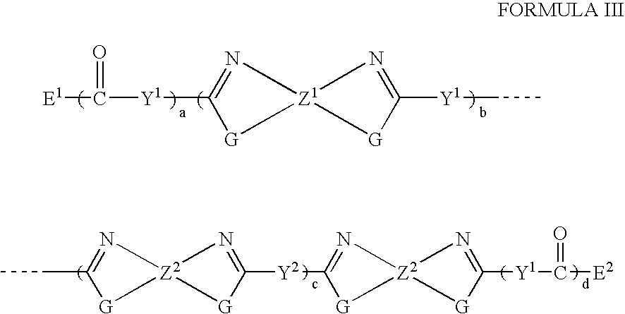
[E1]C(=O)[Y1]C1=N[Z1]2([G]1)N=C([Y1]CC)[G]2.C1(CC)=N[Z2]2([G]1)N=C([Y2]C1=N[Z2]3([G]1)N=C([Y1]C(=O)[E2])[G]3)[G]2
